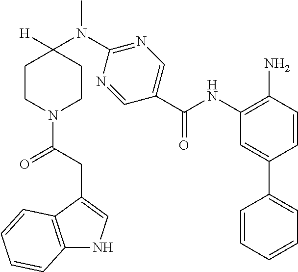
C1CN(C(=O)CC2=CNC3=C2C=CC=C3)CCC1(N(C1=NC=C(C(NC2=C(N)C=CC(C3=CC=CC=C3)=C2)=O)C=N1)C)[H]
